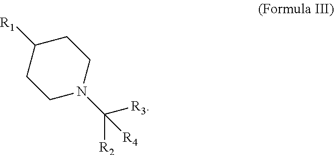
C1C([R1])CCN(C([R2])([R3])[R4])C1
